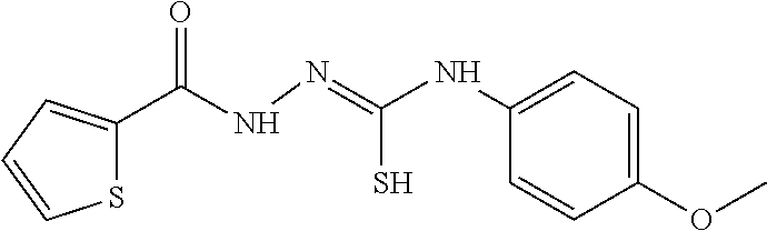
S1C(C(NN=C(NC2=CC=C(OC)C=C2)S)=O)=CC=C1
